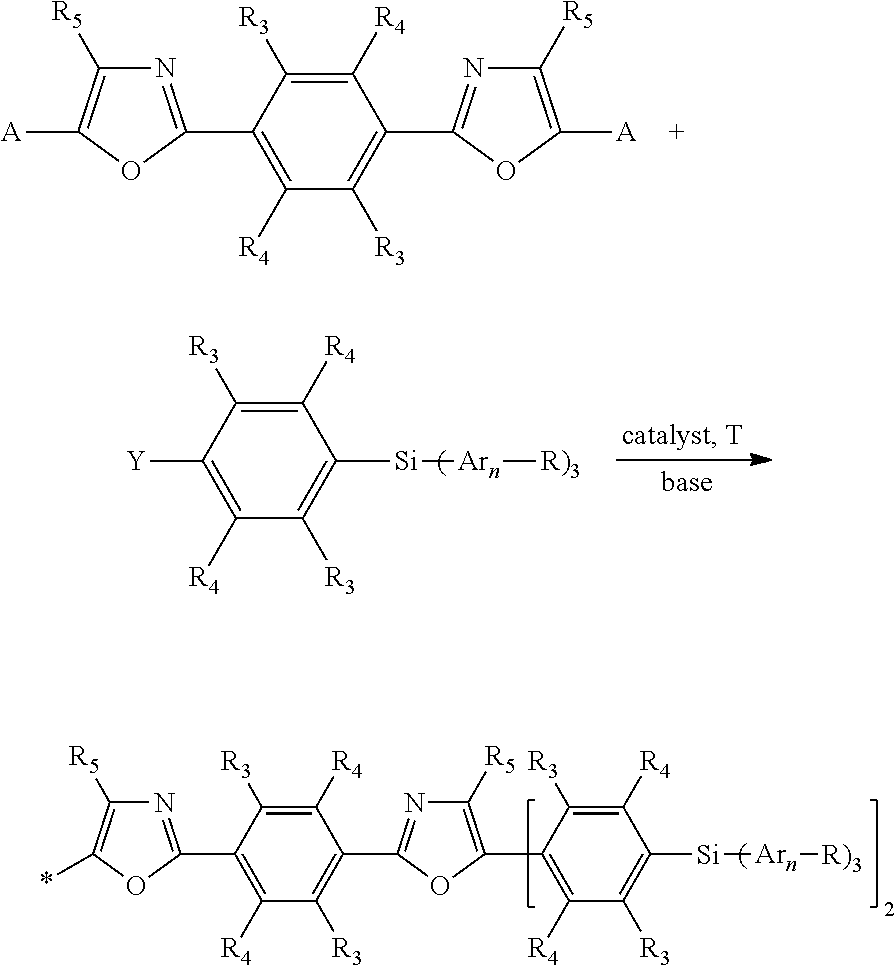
[A]C1=C([R5])N=C(C2=C([R4])C([R3])=C(C3=NC([R5])=C([A])O3)C([R4])=C2[R3])O1.[Si]([Arn][R)3])C1=C([R3])C([R4])=C([Y])C([R3])=C1[R4].*C1=C([R5])N=C(C2=C([R4])C([R3])=C(C3=NC([R5])=C(C4=C([R4])C([R3])=C([Si][Arn][R)3])C([R4])=C4[R3])O3)C([R4])=C2[R3])O1
